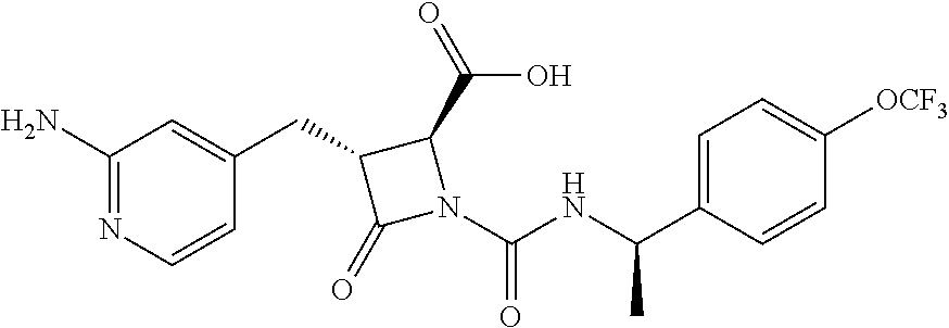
C1(CC2=CC(N)=NC=C2)C(=O)N(C(NC(C)C2=CC=C([OCF3])C=C2)=O)C1C(=O)O
